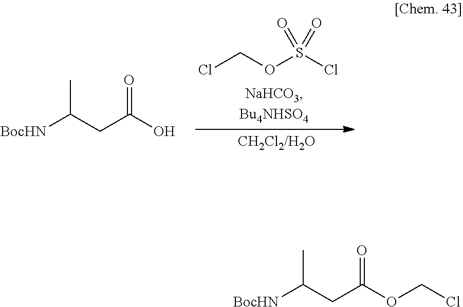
ClCOS(Cl)(=O)=O.[BocHN]C(CC(O)=O)C.[BocHN]C(CC(OCCl)=O)C
